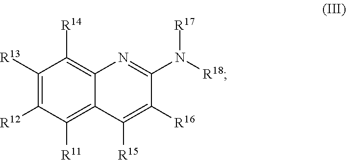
N([R17])([R18])C1=NC2=C([R14])C([R13])=C([R12])C([R11])=C2C([R15])=C1[R16]
